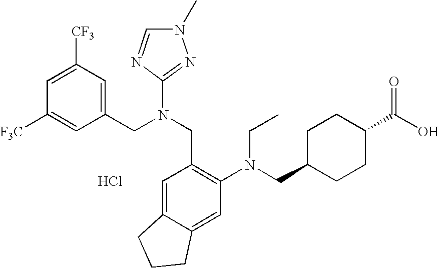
C1=C([CF3])C=C(CN(CC2=C(N(CC3CCC(C(O)=O)CC3)CC)C=C3C(=C2)CCC3)C2=NN(C)C=N2)C=C1[F3C].Cl
